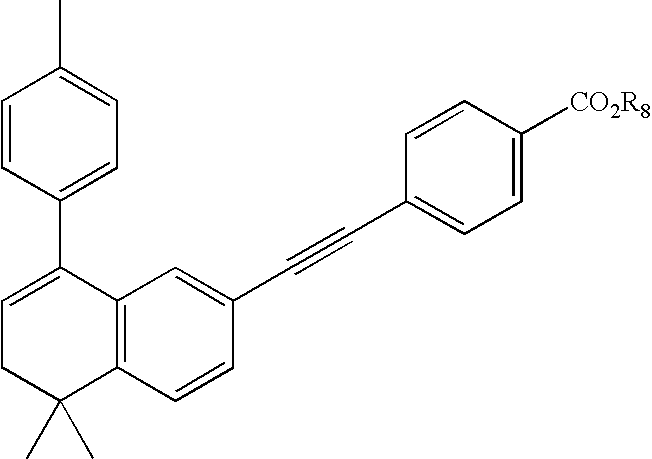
C12=C(C=CC(C#CC3=CC=C([CO2R8])C=C3)=C1)C(C)(C)CC=C2C1=CC=C(C)C=C1
